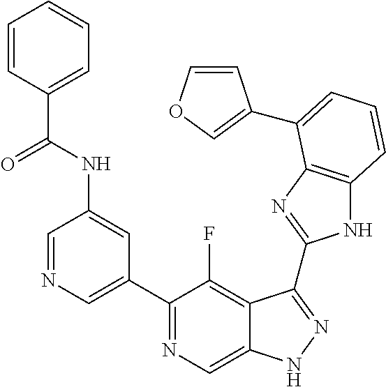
C1=NC=C(C2=NC=C3C(=C2F)C(C2=NC4=C(N2)C=CC=C4C2=COC=C2)=NN3)C=C1NC(C1=CC=CC=C1)=O
